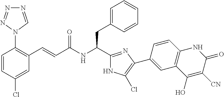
C(NC(CC1=CC=CC=C1)C1=NC(C2=CC3=C(C=C2)NC(=O)C([CN])=C3O)=C(Cl)N1)(=O)C=CC1=C(N2N=NN=C2)C=CC(Cl)=C1
